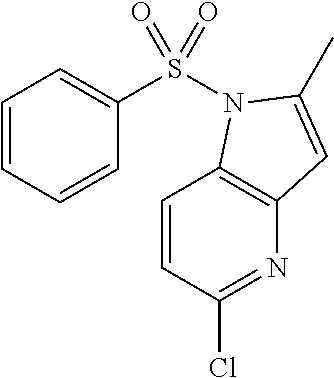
C1=CC(Cl)=NC2=C1N(S(C1=CC=CC=C1)(=O)=O)C(C)=C2
